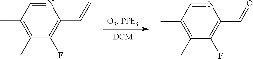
[DCM].C1=NC(C=O)=C(F)C(C)=C1C.C1=NC(C=C)=C(F)C(C)=C1C
